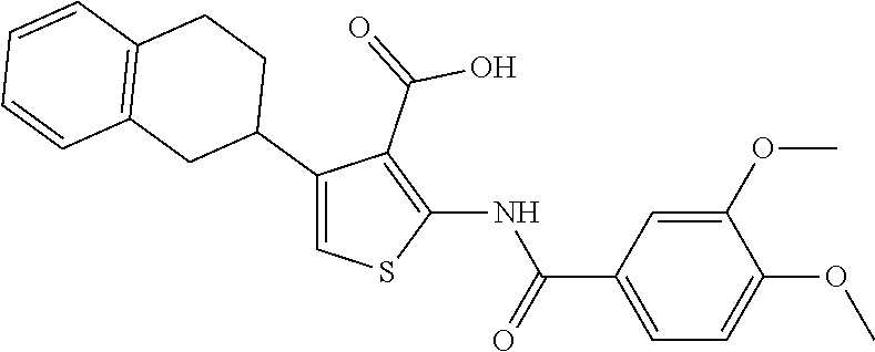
C1(OC)=CC(C(=O)NC2=C(C(=O)O)C(C3CCC4=C(C3)C=CC=C4)=CS2)=CC=C1OC
